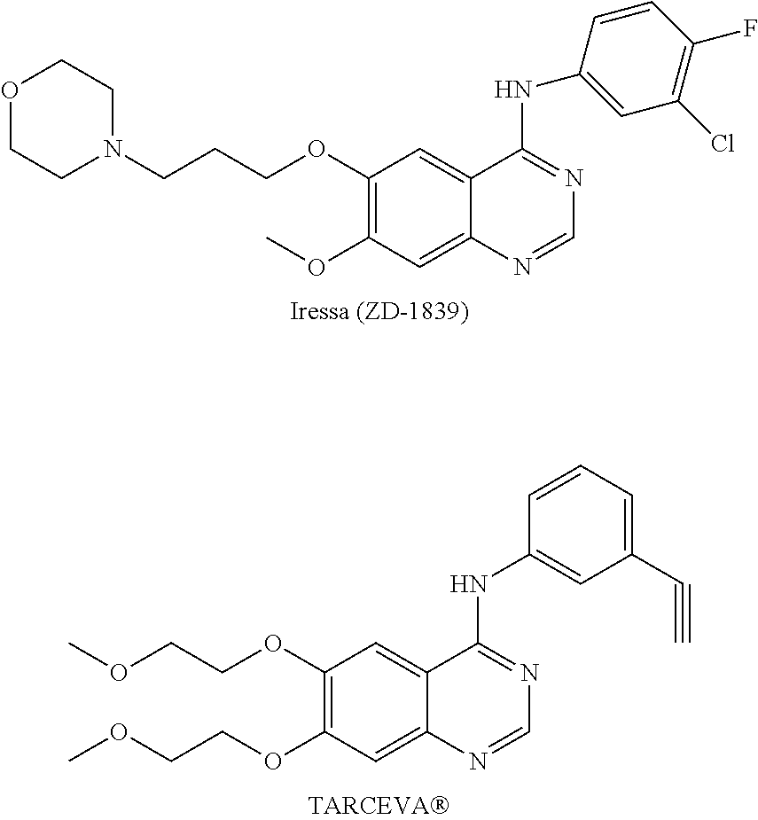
O1CCN(CCCOC2=C(OC)C=C3C(=C2)C(NC2=CC(Cl)=C(F)C=C2)=NC=N3)CC1.O(CCOC1=C(OCCOC)C=C2C(=C1)C(NC1=CC(C#C)=CC=C1)=NC=N2)C
